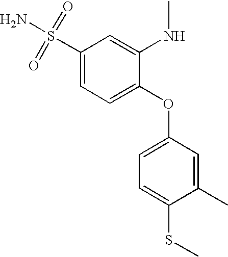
C1(S(=O)(=O)N)=CC=C(OC2=CC=C(SC)C(C)=C2)C(NC)=C1
